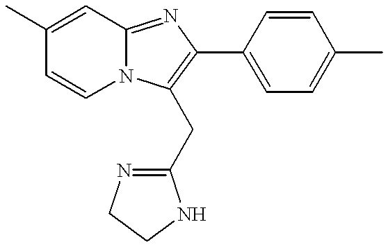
C1=CN2C(=NC(C3=CC=C(C)C=C3)=C2CC2=NCCN2)C=C1C
